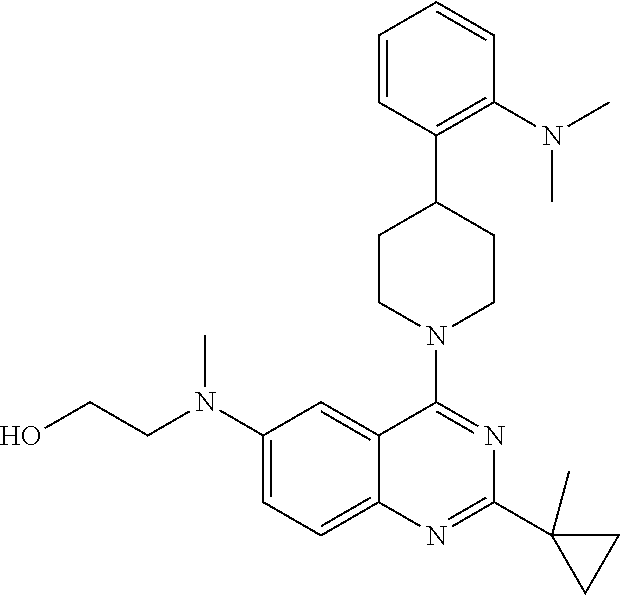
C(N(C1=CC=C2C(=C1)C(N1CCC(C3=C(N(C)C)C=CC=C3)CC1)=NC(C1(C)CC1)=N2)C)CO
